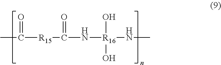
CC(=O)[R15]C(N[R16](NC)(O)O)=O
